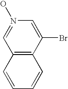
C12=C(C(Br)=CN(O)=C1)C=CC=C2
